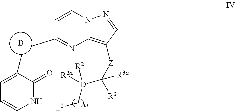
C1(C)=NC2=C([Z]C([R3])([R3a])[D]([R2])(C[L2])[R2a])C=NN2C=C1.B.C1=C(C)C(=O)NC=C1
